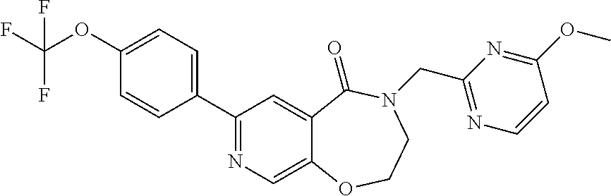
C1(C2=NC=C3C(=C2)C(=O)N(CC2=NC=CC(OC)=N2)CCO3)=CC=C(OC(F)(F)F)C=C1
